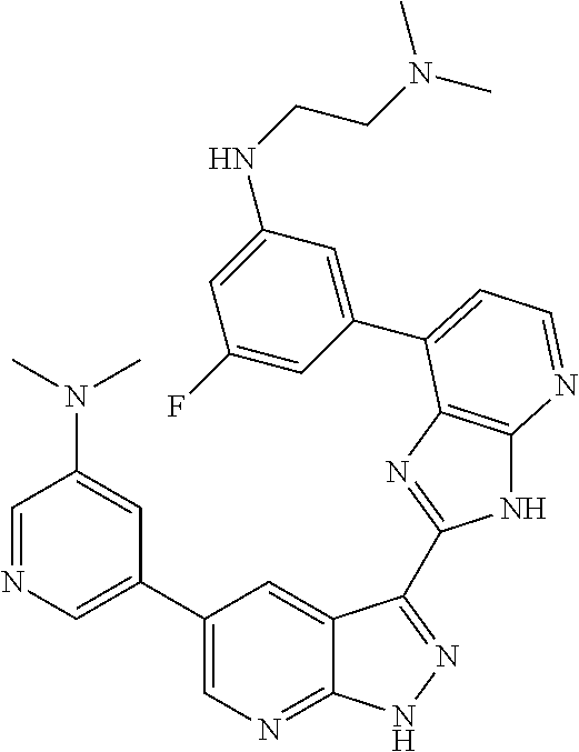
C1=NC=C(C2=CN=C3C(=C2)C(C2=NC4=C(N2)N=CC=C4C2=CC(NCCN(C)C)=CC(F)=C2)=NN3)C=C1N(C)C
